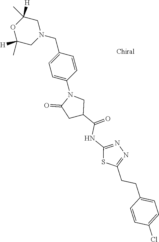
O1C([H])(C)CN(CC2=CC=C(N3C(=O)CC(C(=O)NC4=NN=C(CCC5=CC=C(Cl)C=C5)S4)C3)C=C2)CC1(C)[H]
